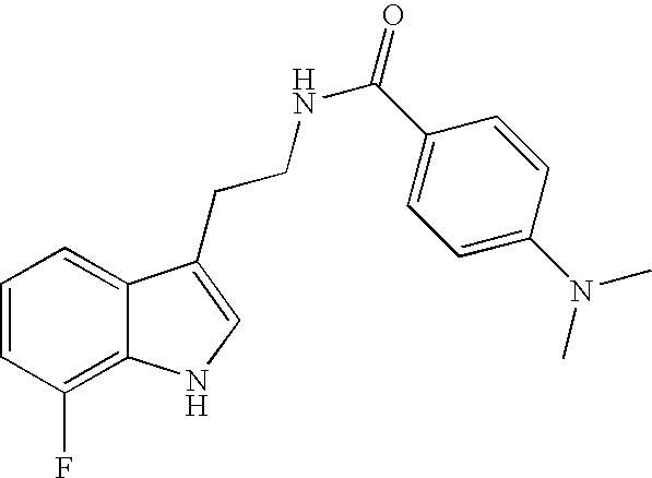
C1=CC(F)=C2C(=C1)C(CCNC(=O)C1=CC=C(N(C)C)C=C1)=CN2
